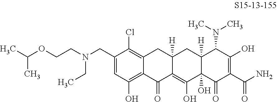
C1(CN(CCOC(C)C)CC)=CC(O)=C2C(=C1Cl)CC1([H])C(=C(O)C3(O)C([H])(C1)C(N(C)C)C(O)=C(C(N)=O)C3=O)C2=O
